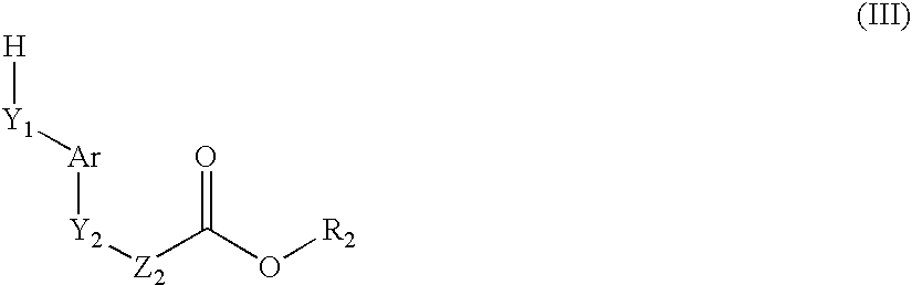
[H][Y1][Ar][Y2][Z2]C(O[R2])=O
